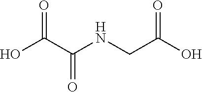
OC(C(NCC(O)=O)=O)=O
